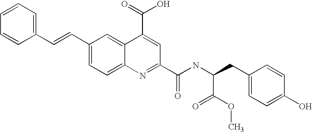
C1=CC=CC(C=CC2=CC=C3C(=C2)C(C(=O)O)=CC(C(NC(CC2=CC=C(O)C=C2)C(=O)OC)=O)=N3)=C1
